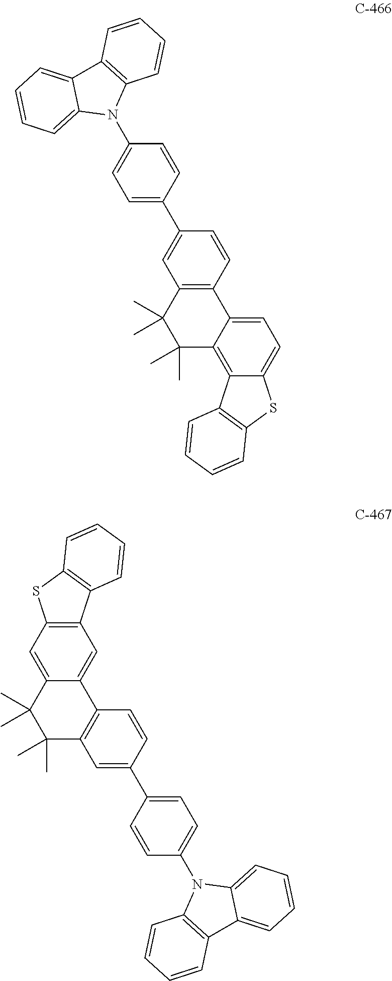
C12=C(C=C3C(=C1)C(C)(C)C(C)(C)C1=C3C=CC(C3=CC=C(N4C5=C(C6=CC=CC=C46)C=CC=C5)C=C3)=C1)C1=C(S2)C=CC=C1.C1(C2=CC=C(N3C4=C(C5=CC=CC=C35)C=CC=C4)C=C2)=CC2=C(C=C1)C1=CC=C3C(=C1C(C)(C)C2(C)C)C1=C(S3)C=CC=C1
